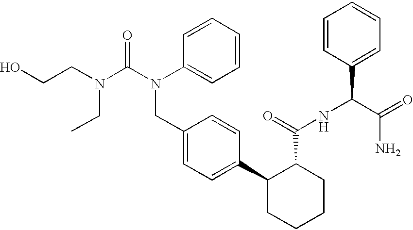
C1(CN(C2=CC=CC=C2)C(N(CCO)CC)=O)=CC=C(C2C(C(NC(C3=CC=CC=C3)C(=O)N)=O)CCCC2)C=C1
